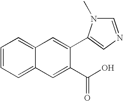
C1=CC=C2C(=C1)C=C(C1=CN=CN1C)C(C(O)=O)=C2
